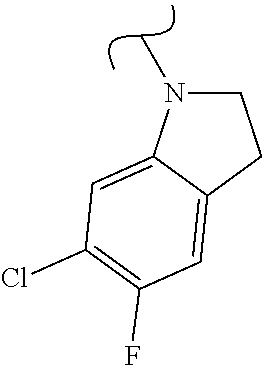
C1CC2=CC(F)=C(Cl)C=C2N1C
